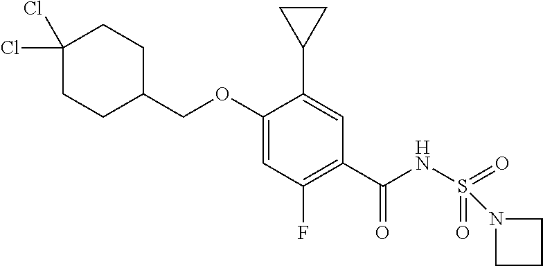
C1(COC2=CC(F)=C(C(=O)NS(=O)(=O)N3CCC3)C=C2C2CC2)CCC(Cl)(Cl)CC1
